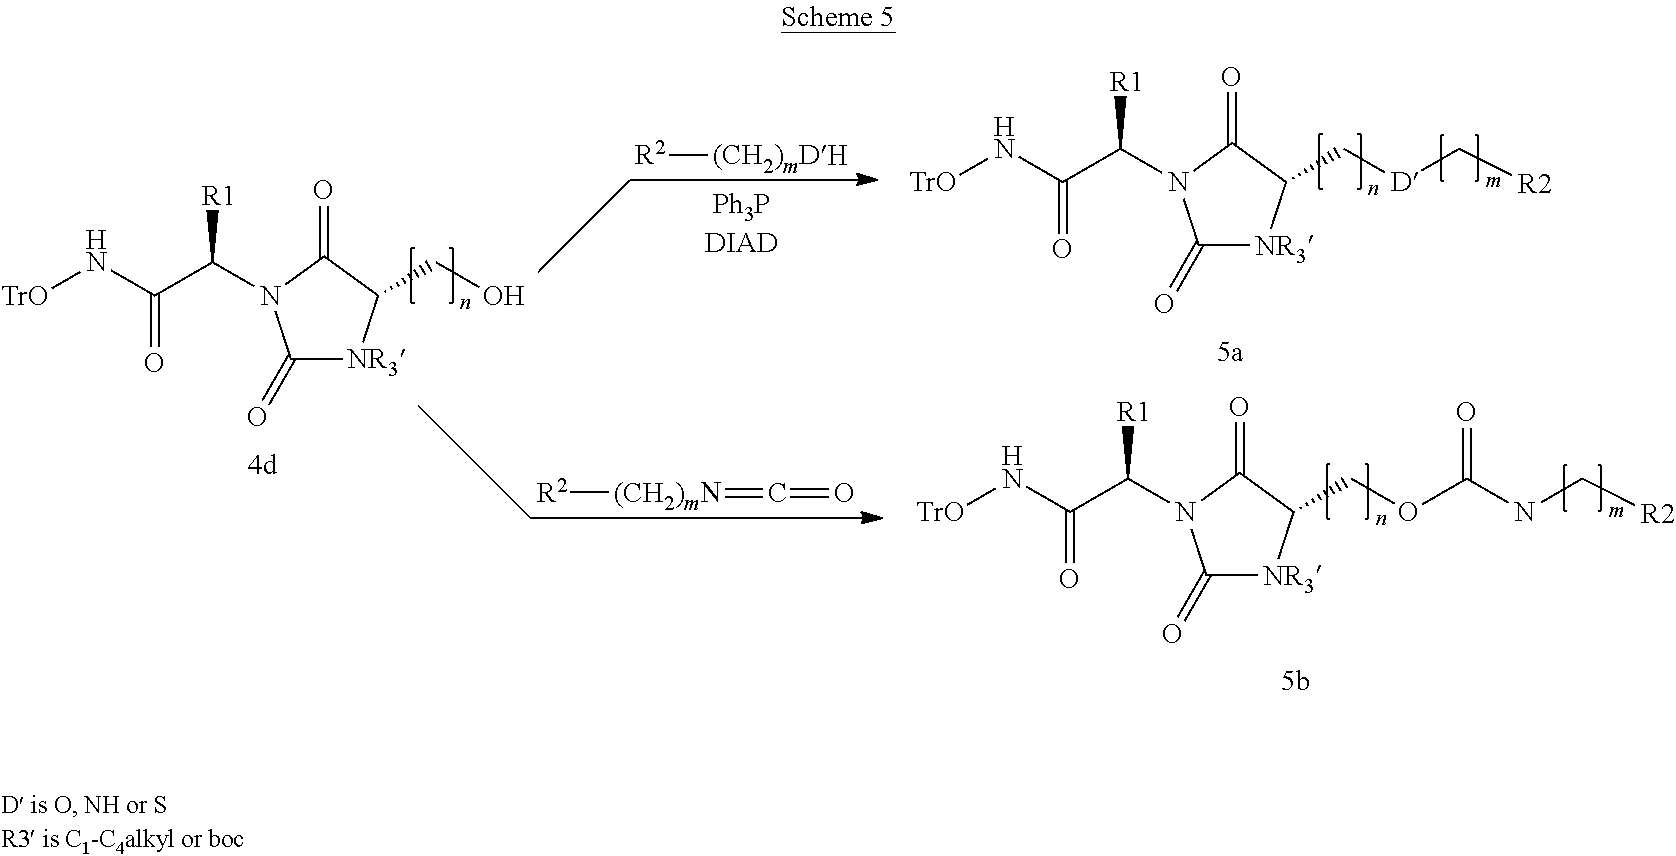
OCC1[NR3]C(=O)N(C(C(N[TrO])=O)[R1])C1=O.[R2][(CH2)mDH].[D](CC1[NR3]C(=O)N(C(C(N[TrO])=O)[R1])C1=O)C[R2].O(CC1[NR3]C(=O)N(C(C(N[TrO])=O)[R1])C1=O)C(NC[R2])=O.[R2][(CH2)mN]=C=O
